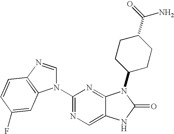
C12=CN=C(N3C=NC4=C3C=C(F)C=C4)N=C1N(C1CCC(C(=O)N)CC1)C(=O)N2
